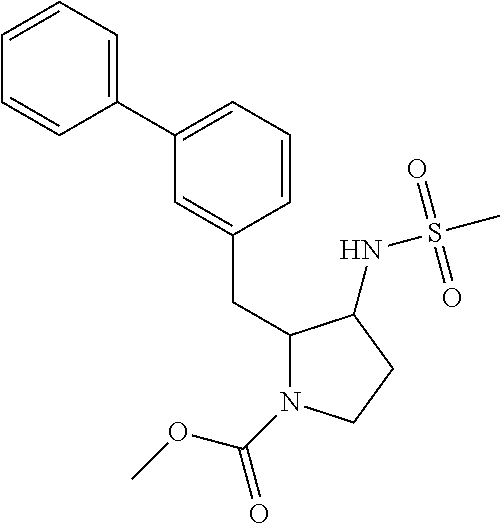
C1(C2=CC=CC(CC3N(C(OC)=O)CCC3NS(C)(=O)=O)=C2)=CC=CC=C1
